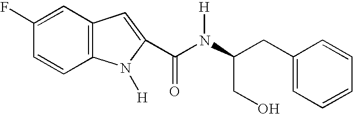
C1(F)=CC2=C(C=C1)N([H])C(C(N(C(CO)CC1=CC=CC=C1)[H])=O)=C2
